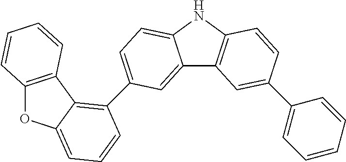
C12=CC(C3=C4C(=CC=C3)OC3=C4C=CC=C3)=CC=C1NC1=C2C=C(C2=CC=CC=C2)C=C1
